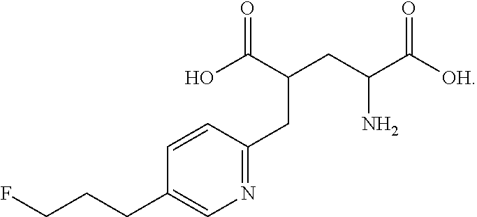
OC(C(CC(C([OH])=O)N)CC1=NC=C(CCCF)C=C1)=O
